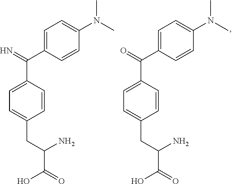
C1=C(C(C2=CC=C(CC(N)C(O)=O)C=C2)=N)C=CC(N(C)C)=C1.C1=C(C(C2=CC=C(CC(N)C(O)=O)C=C2)=O)C=CC(N(C)C)=C1
